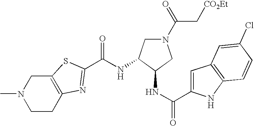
CN1CCC2=C(C1)SC(C(NC1C(NC(=O)C3=CC4=C(N3)C=CC(Cl)=C4)CN(C(C[CO2Et])=O)C1)=O)=N2
